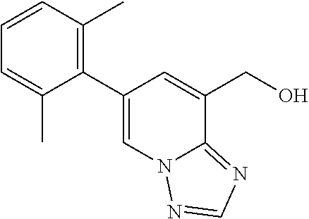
C1=CC(C)=C(C2=CN3C(=NC=N3)C(CO)=C2)C(C)=C1
